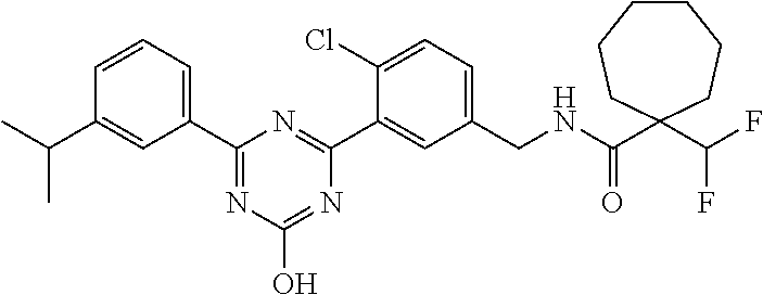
C1(CNC(C2(C(F)F)CCCCCC2)=O)=CC=C(Cl)C(C2=NC(C3=CC=CC(C(C)C)=C3)=NC(O)=N2)=C1
